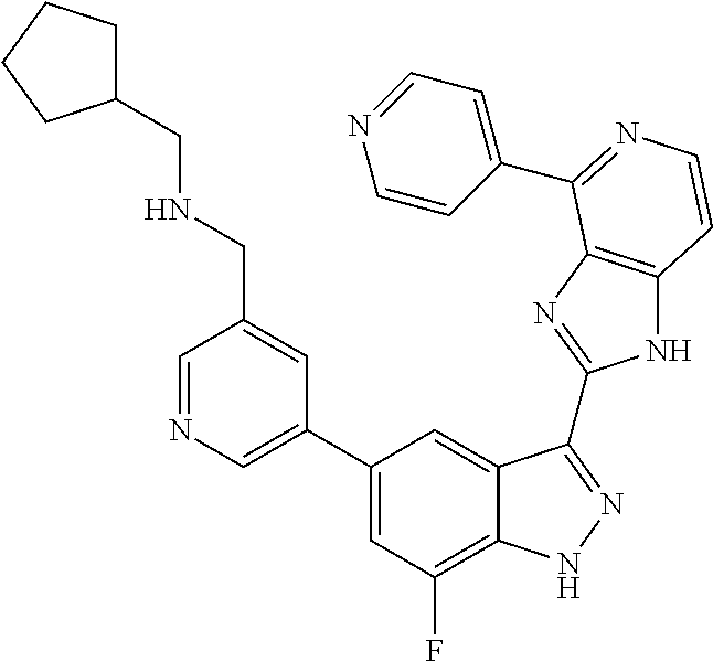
C1(C2=CN=CC(CNCC3CCCC3)=C2)=CC(F)=C2C(=C1)C(C1=NC3=C(N1)C=CN=C3C1=CC=NC=C1)=NN2
